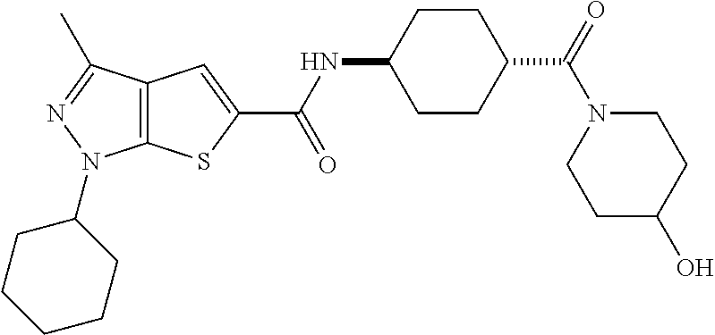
C12=C(C(C)=NN1C1CCCCC1)C=C(C(NC1CCC(C(=O)N3CCC(O)CC3)CC1)=O)S2
